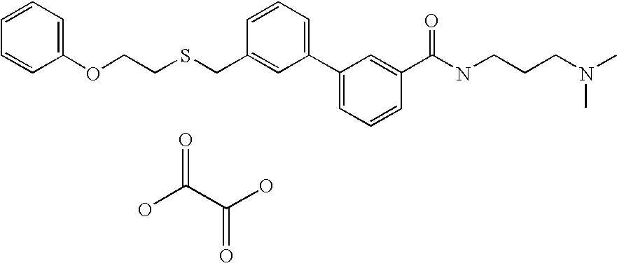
C(C1=CC(C2=CC=CC(C(=O)NCCCN(C)C)=C2)=CC=C1)SCCOC1=CC=CC=C1.OC(C(O)=O)=O
